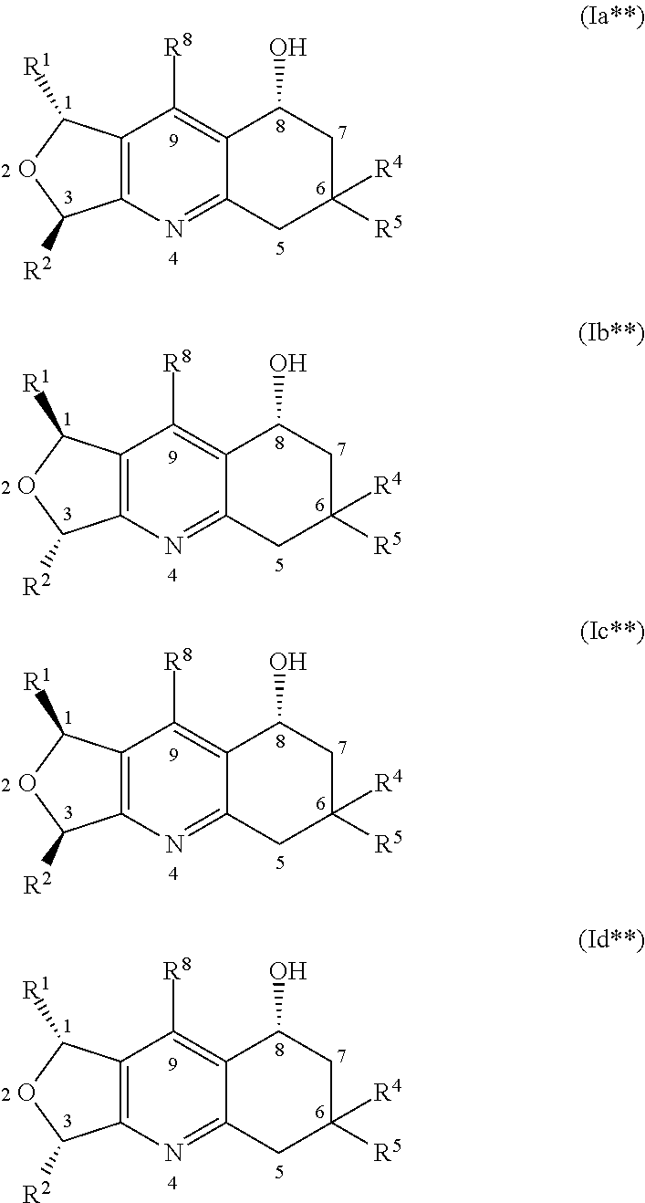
C12=C(N=C3C(=C1[R8])C(O)CC([R5])([R4])C3)C([R2])OC2[R1].C12=C(N=C3C(=C1[R8])C(O)CC([R5])([R4])C3)C([R2])OC2[R1].C12=C(N=C3C(=C1[R8])C(O)CC([R5])([R4])C3)C([R2])OC2[R1].C12=C(N=C3C(=C1[R8])C(O)CC([R5])([R4])C3)C([R2])OC2[R1]
